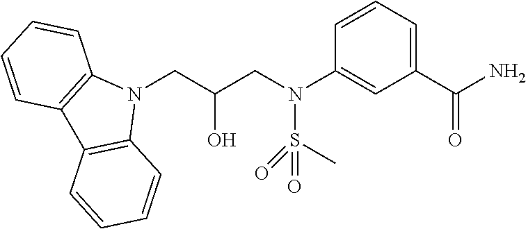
N1(CC(CN(C2=CC(C(N)=O)=CC=C2)S(C)(=O)=O)O)C2=C(C3=C1C=CC=C3)C=CC=C2
